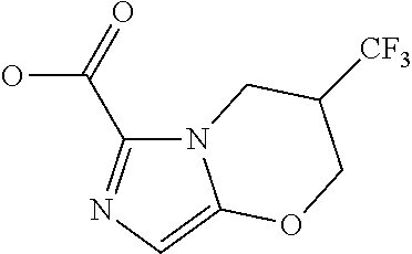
N12C(C(=O)O)=NC=C1OCC([CF3])C2
